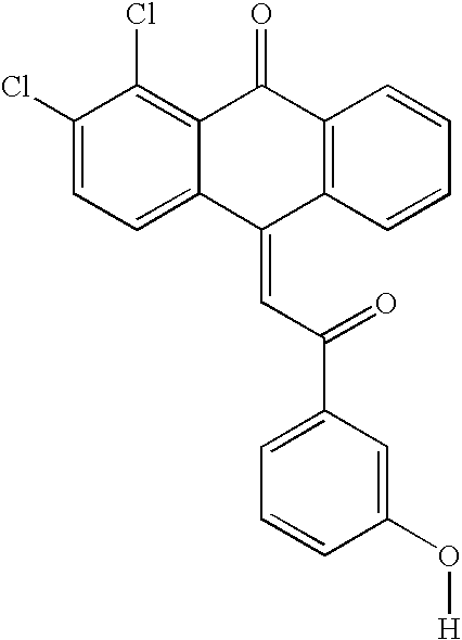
C12=C(Cl)C(Cl)=CC=C1C(=CC(=O)C1=CC=CC(O[H])=C1)C1=C(C2=O)C=CC=C1
